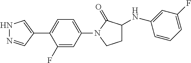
N1N=CC(C2=CC=C(N3CCC(NC4=CC(F)=CC=C4)C3=O)C=C2F)=C1
